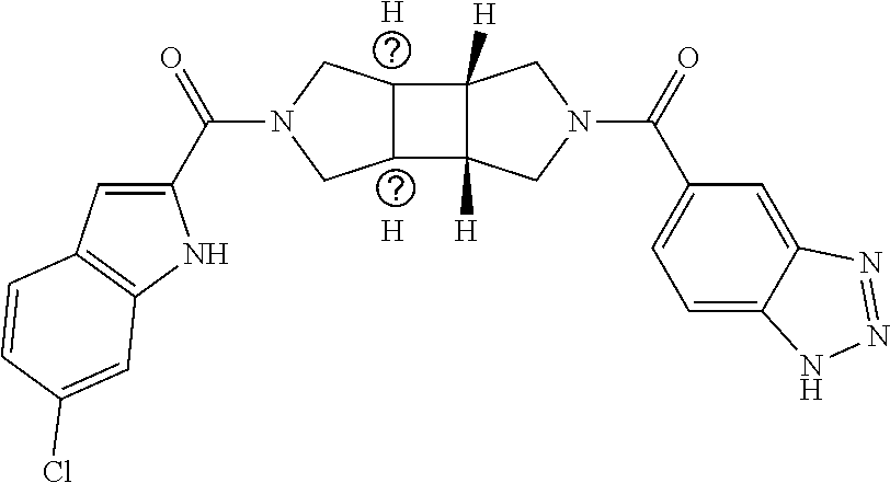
[H].C1=C(C(N2CC3C(C4([H])C3([H])CN(C(C3=CC=C5C(=C3)N=NN5)=O)C4)C2)=O)NC2=C1C=CC(Cl)=C2.[H]
